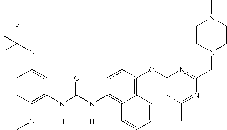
C1=CC(OC)=C(N(C(N(C2=C3C(=C(OC4=CC(C)=NC(CN5CCN(C)CC5)=N4)C=C2)C=CC=C3)[H])=O)[H])C=C1OC(F)(F)F
